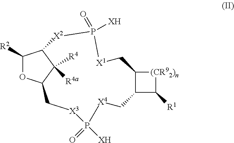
C1([R2])OC2C([R4a])([R4])C1[X2]P([XH])(=O)[X1]CC1[(CR92)n]C([R1])C1C[X4]P([XH])(=O)[X3]C2
